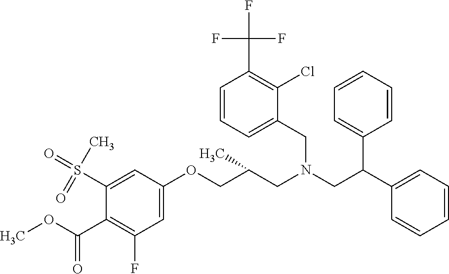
C(C(CN(CC(C1=CC=CC=C1)C1=CC=CC=C1)CC1=CC=CC(C(F)(F)F)=C1Cl)C)OC1=CC(F)=C(C(OC)=O)C(S(=O)(C)=O)=C1
